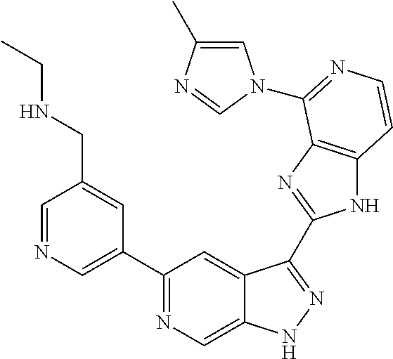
C1=NC=C(C2=NC=C3C(=C2)C(C2=NC4=C(N2)C=CN=C4N2C=C(C)N=C2)=NN3)C=C1CNCC
